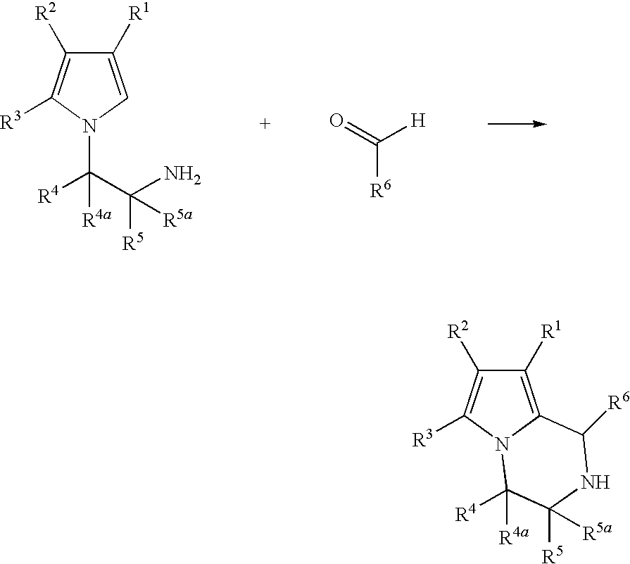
C1([R1])=CN(C(C(N)([R5])[R5a])([R4])[R4a])C([R3])=C1[R2].[R6]C(=O)[H].C1([R1])=C2N(C([R3])=C1[R2])C([R4a])([R4])C([R5])([R5a])NC2[R6]
